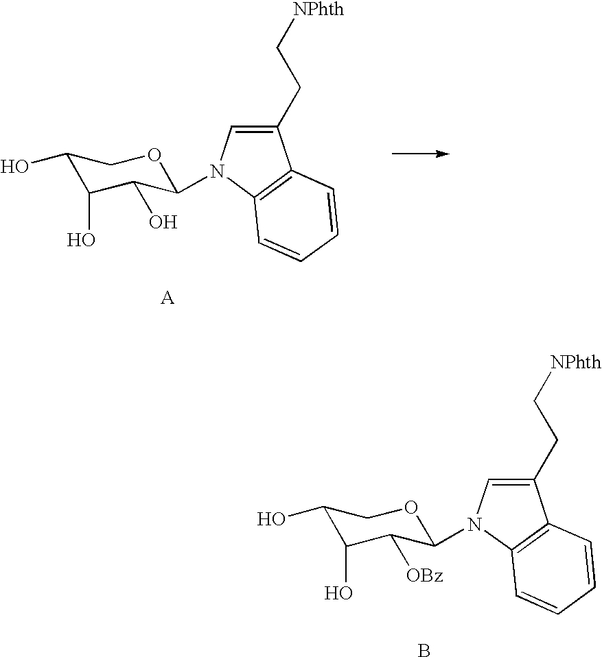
C1(O)C(O)C([OBz])C(N2C=C(CC[NPhth])C3=C2C=CC=C3)OC1.B.C1(O)C(O)C(O)C(N2C=C(CC[NPhth])C3=C2C=CC=C3)OC1.[A]
